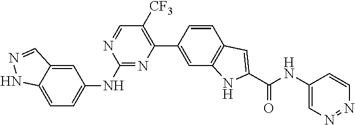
C1=C2C(=CC=C1NC1=NC(C3=CC4=C(C=C3)C=C(C(=O)NC3=CN=NC=C3)N4)=C([CF3])C=N1)NN=C2
